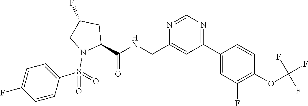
N1=CN=C(C2=CC(F)=C(OC(F)(F)F)C=C2)C=C1CNC(C1N(S(C2=CC=C(F)C=C2)(=O)=O)CC(F)C1)=O
